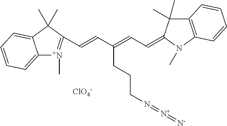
C(N=[N+]=[N-])CCC(C=CC1=[N+](C)C2=CC=CC=C2C1(C)C)=CC=C1C(C)(C)C2=C(N1C)C=CC=C2.[ClO4-]
